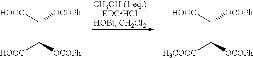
C(C([OCOPh])[HOOC])([HOOC])[OCOPh].C(C([OCOPh])[H3COOC])([HOOC])[OCOPh]
